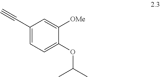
C1(C#C)=CC=C(OC(C)C)C([OMe])=C1
